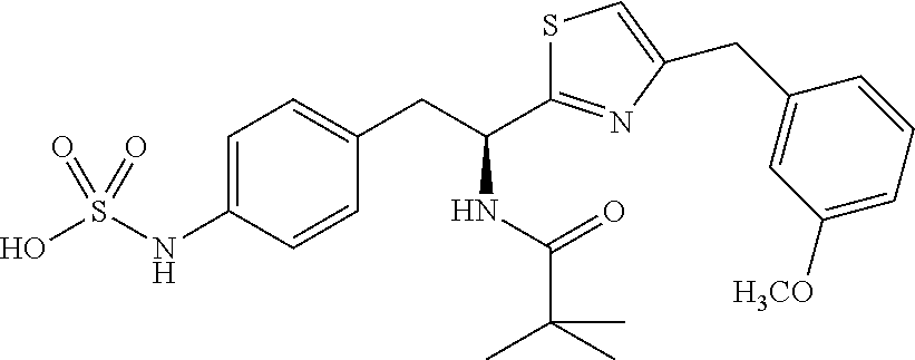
C1=C(NS(O)(=O)=O)C=CC(CC(C2=NC(CC3=CC([H3CO])=CC=C3)=CS2)NC(C(C)(C)C)=O)=C1
